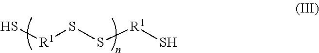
S[R1]SS[R1]S
